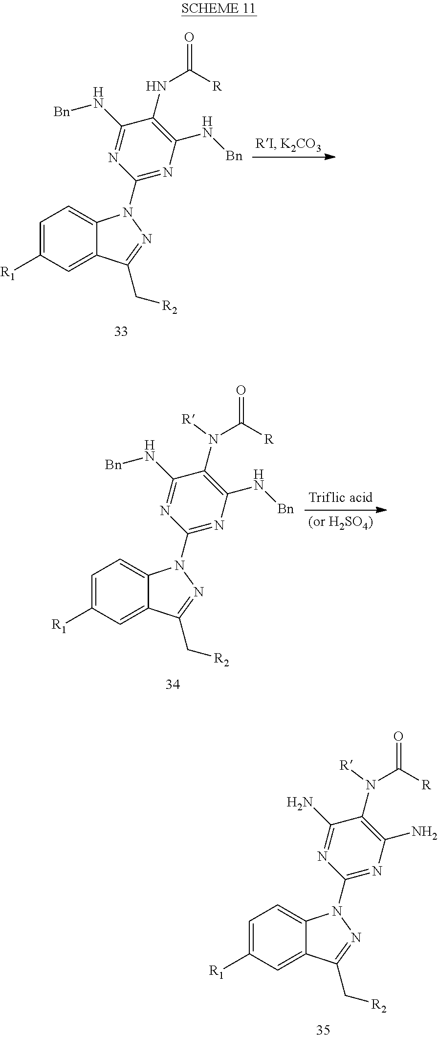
C1=C([R1])C=C2C(=C1)N(C1=NC(N)=C(N(C([R])=O)[R])C(N)=N1)N=C2C[R2].C1=C([R1])C=C2C(=C1)N(C1=NC(N[Bn])=C(NC([R])=O)C(N[Bn])=N1)N=C2C[R2].C1=C([R1])C=C2C(=C1)N(C1=NC(N[Bn])=C(N(C([R])=O)[R])C(N[Bn])=N1)N=C2C[R2]
